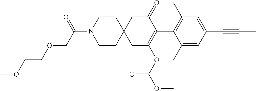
C1(C)=CC(C#CC)=CC(C)=C1C1=C(OC(OC)=O)CC2(CC1=O)CCN(C(COCCOC)=O)CC2
